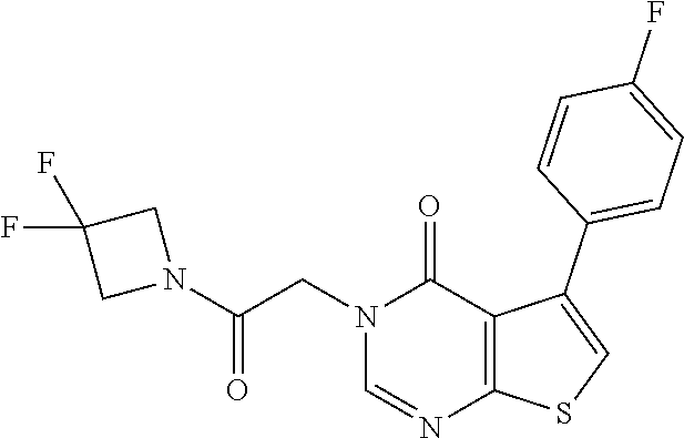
N1=CN(CC(N2CC(F)(F)C2)=O)C(=O)C2=C1SC=C2C1=CC=C(F)C=C1
